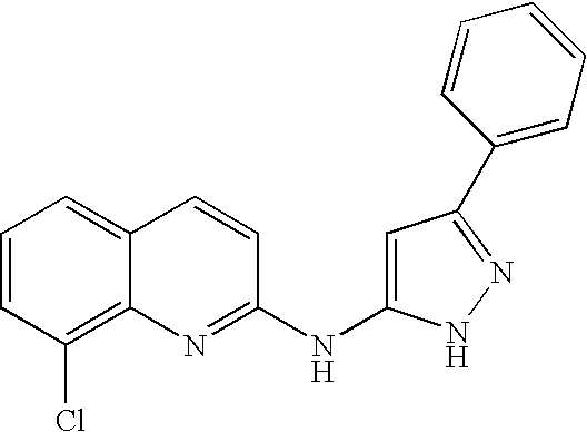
C1=CC(Cl)=C2C(=C1)C=CC(NC1=CC(C3=CC=CC=C3)=NN1)=N2
